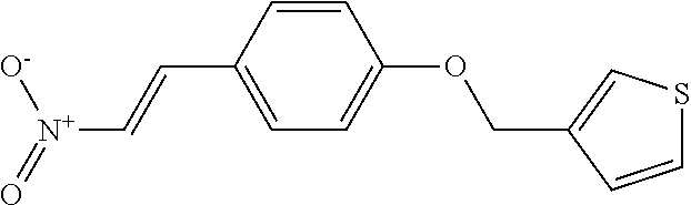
C1=CC(C=C[N+](=O)[O-])=CC=C1OCC1=CSC=C1
